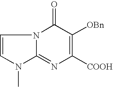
N12C(=NC([COOH])=C([OBn])C1=O)N(C)C=C2
